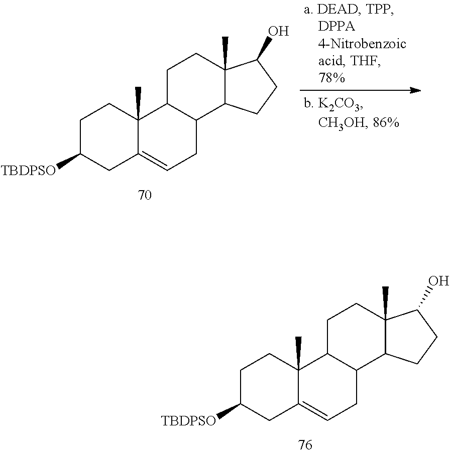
C1C([TBDPSO])CC2=CCC3C(C2(C)C1)CCC1(C)C3CCC1O.C1C([TBDPSO])CC2=CCC3C(C2(C)C1)CCC1(C)C3CCC1O
